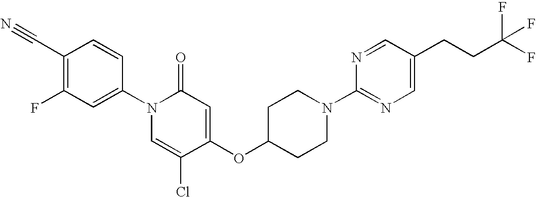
C1(C#N)=C(F)C=C(N2C=C(Cl)C(OC3CCN(C4=NC=C(CCC(F)(F)F)C=N4)CC3)=CC2=O)C=C1
